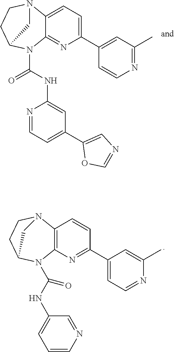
C1(C2=CC(C)=NC=C2)=CC=C2C(=N1)N(C(NC1=CC(C3=CN=CO3)=CC=N1)=O)C1CCN2C1.C1(C2=CC=NC(C)=C2)=NC2=C(C=C1)N1CCC(N2C(NC2=CC=CN=C2)=O)C1
